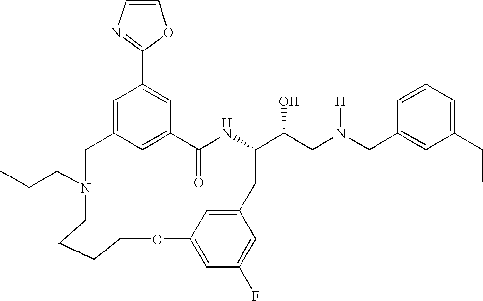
C12=CC(=CC(C3=NC=CO3)=C1)CN(CCC)CCCCOC1=CC(F)=CC(=C1)CC(C(CN(CC1=CC(CC)=CC=C1)[H])O)NC2=O
